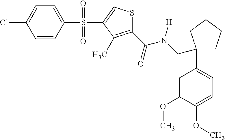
O(C1=CC=C(C2(CN(C(=O)C3=C(C)C(S(C4=CC=C(Cl)C=C4)(=O)=O)=CS3)[H])CCCC2)C=C1OC)C
